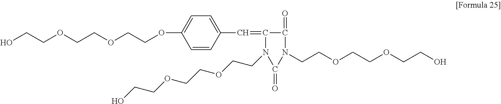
C1=CC(C=C2C(=O)N(CCOCCOCCO)C(=O)N2CCOCCOCCO)=CC=C1OCCOCCOCCO
